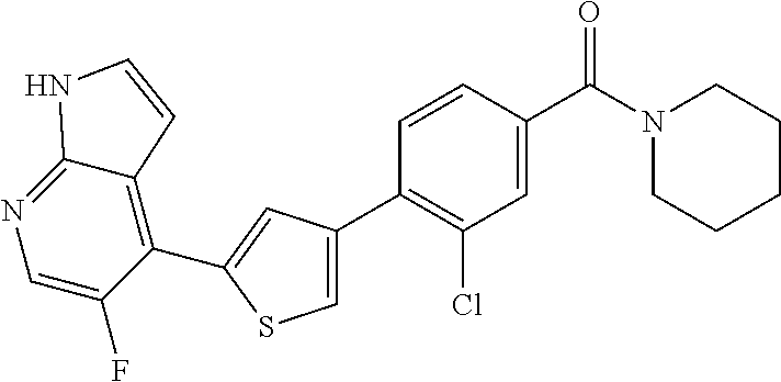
C1(C2=CC(C3=C(Cl)C=C(C(N4CCCCC4)=O)C=C3)=CS2)=C2C(=NC=C1F)NC=C2
